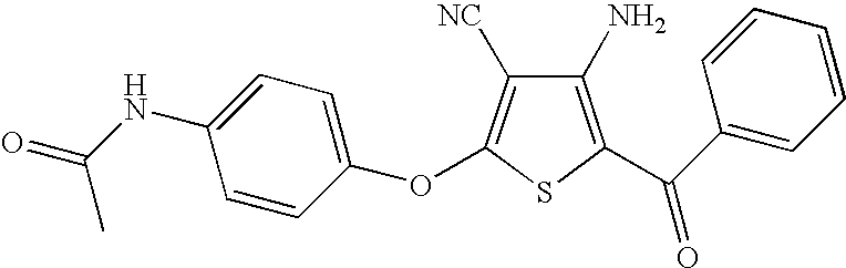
C1(N)=C(C(C2=CC=CC=C2)=O)SC(OC2=CC=C(NC(C)=O)C=C2)=C1[NC]
